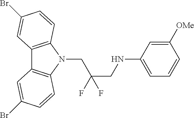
C12=C(N(CC(CNC3=CC=CC([OMe])=C3)(F)F)C3=C1C=C(Br)C=C3)C=CC(Br)=C2
